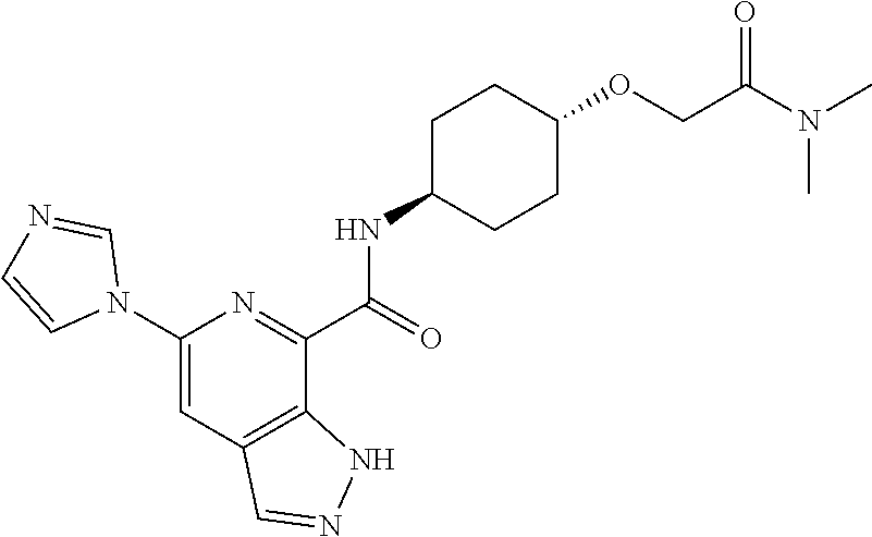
C1(N2C=NC=C2)=CC2=C(C(C(=O)NC3CCC(OCC(N(C)C)=O)CC3)=N1)NN=C2
